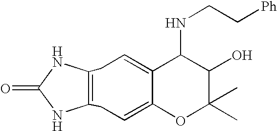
C12=CCC3=C(NC(=O)N3)CC=C1C(NCC[Ph])C(O)C(C)(C)O2
